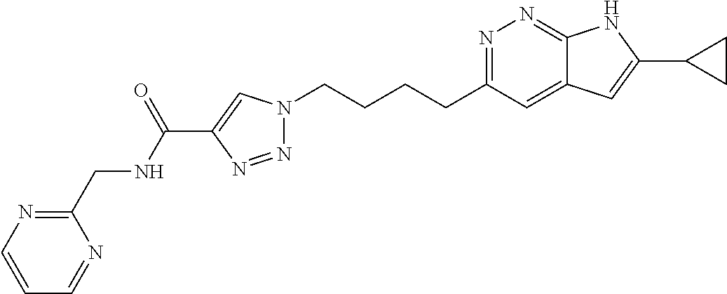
N1=C(CCCCN2N=NC(C(NCC3=NC=CC=N3)=O)=C2)C=C2C(=N1)NC(C1CC1)=C2
